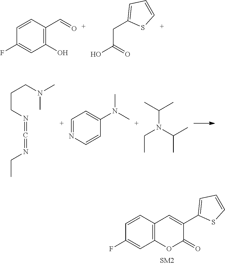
C1=CC(C=O)=C(O)C=C1F.OC(=O)CC1=CC=CS1.C(CN=C=NCC)CN(C)C.C(N(C(C)C)C(C)C)C.C1=NC=CC(N(C)C)=C1.C1=CC2=C(C=C1F)OC(=O)C(C1=CC=CS1)=C2
